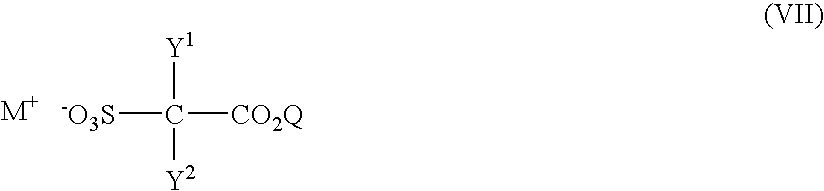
[-O3S]C([CO2Q])([Y1])[Y2]
